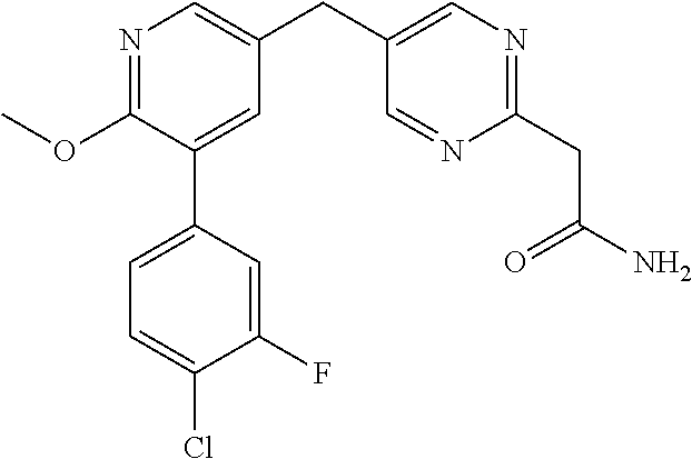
C1(OC)=NC=C(CC2=CN=C(CC(N)=O)N=C2)C=C1C1=CC=C(Cl)C(F)=C1
